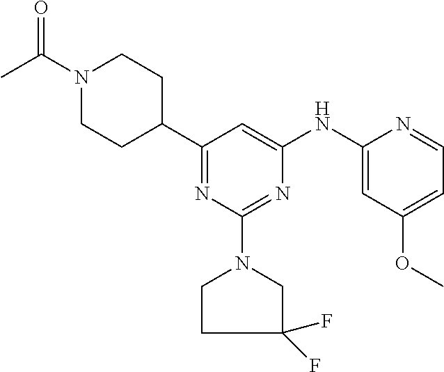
C1(C2CCN(C(C)=O)CC2)=NC(N2CCC(F)(F)C2)=NC(NC2=CC(OC)=CC=N2)=C1
